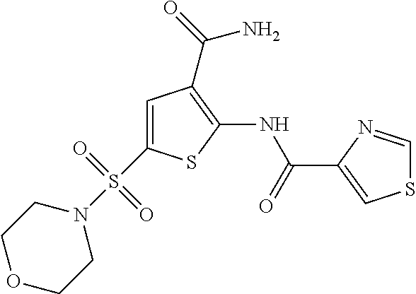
C1(C(=O)NC2=C(C(N)=O)C=C(S(N3CCOCC3)(=O)=O)S2)=CSC=N1
